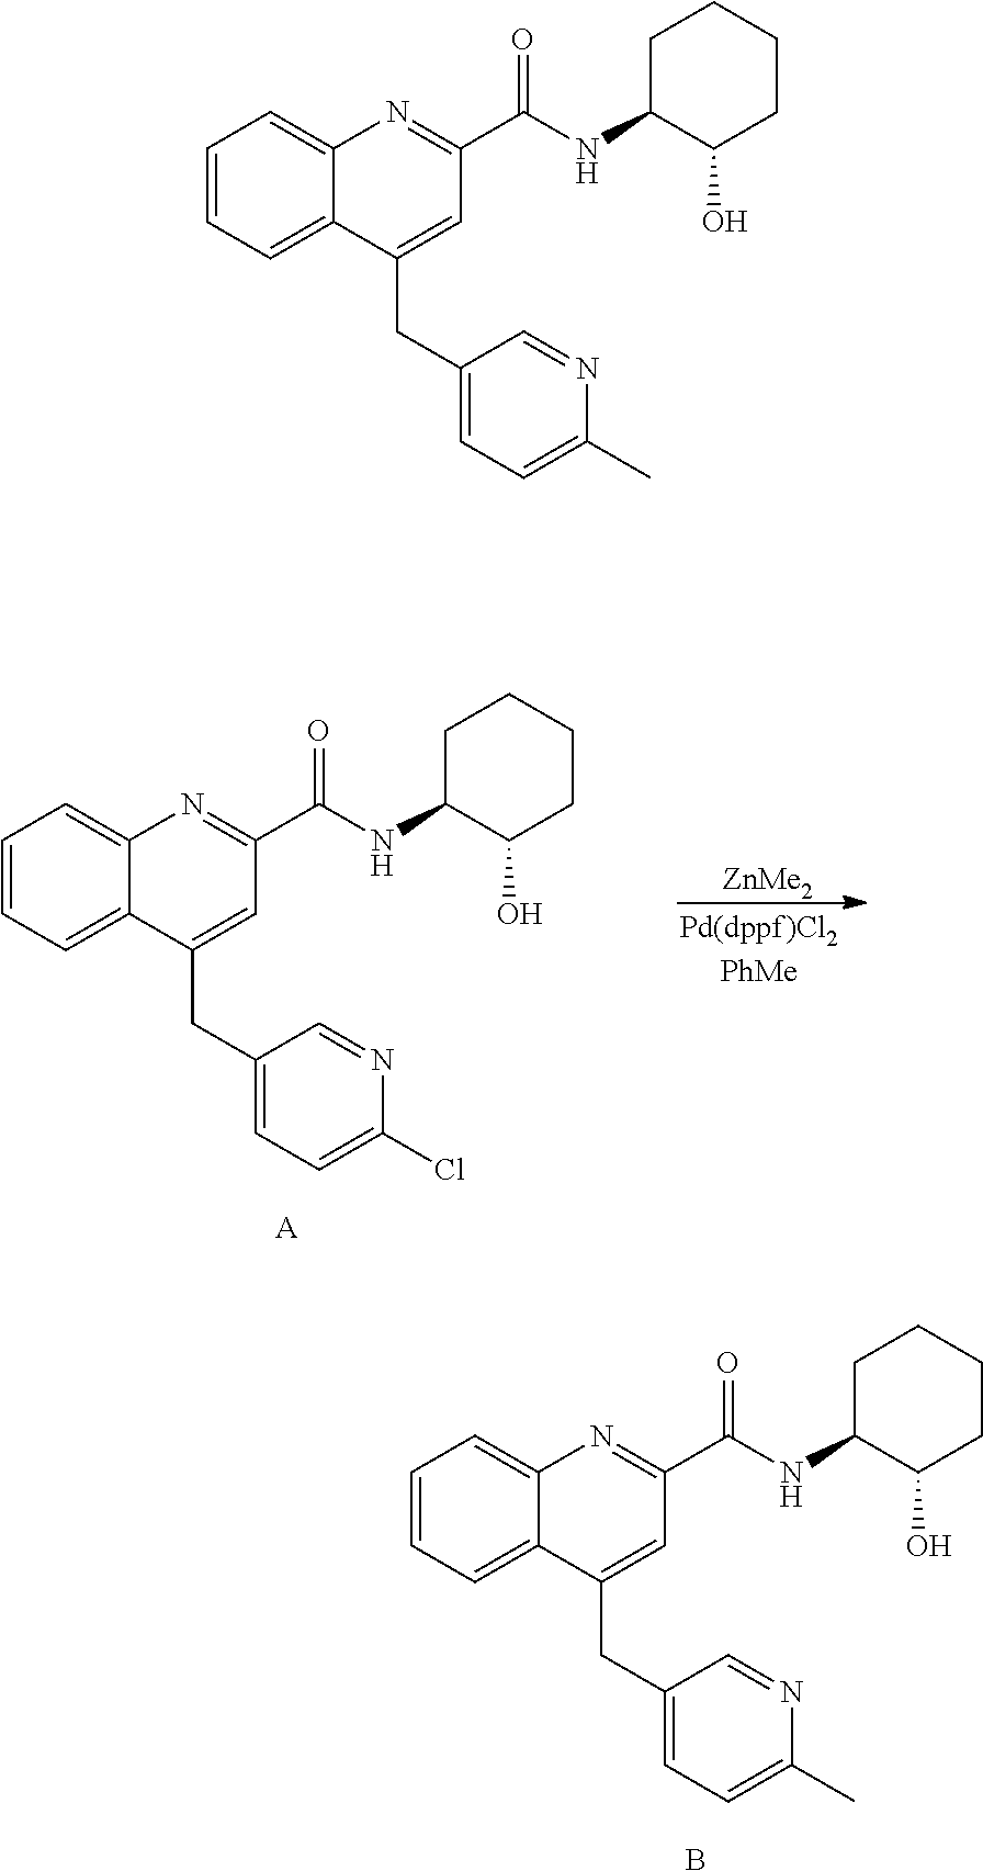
C1=CC=C2C(=C1)N=C(C(NC1C(O)CCCC1)=O)C=C2CC1=CC=C(C)N=C1.C1=CC=C2C(=C1)N=C(C(NC1C(O)CCCC1)=O)C=C2CC1=CC=C(Cl)N=C1.[ZnMe2].[A].C1=CC=C2C(=C1)N=C(C(NC1C(O)CCCC1)=O)C=C2CC1=CC=C(C)N=C1.B
